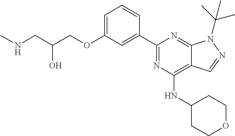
C1=C(OCC(CNC)O)C=C(C2=NC(NC3CCOCC3)=C3C(=N2)N(C(C)(C)C)N=C3)C=C1
